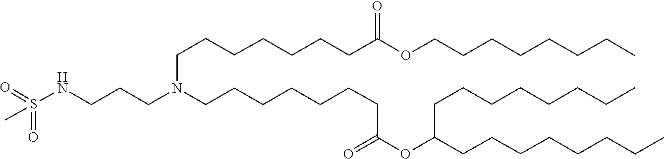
C(CCC)CCCCOC(CCCCCCCN(CCCCCCCC(OC(CCCCCCCC)CCCCCCCC)=O)CCCNS(=O)(=O)C)=O
